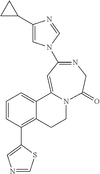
C1(C2CC2)=CN(C2=NCC(=O)N3CCC4=C(C5=CN=CS5)C=CC=C4C3=C2)C=N1
